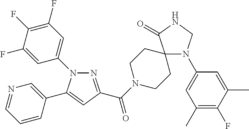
N1(C2=CC(F)=C(F)C(F)=C2)N=C(C(=O)N2CCC3(CC2)N(C2=CC(C)=C(F)C(C)=C2)CNC3=O)C=C1C1=CN=CC=C1
